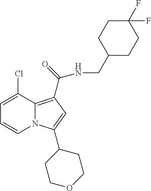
C1=C(Cl)C2=C(C(NCC3CCC(F)(F)CC3)=O)C=C(C3CCOCC3)N2C=C1
